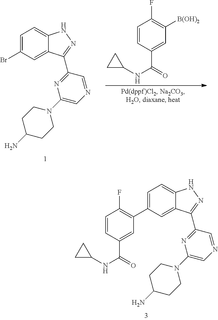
C1=C(Br)C=C2C(=C1)NN=C2C1=NC(N2CCC(N)CC2)=CN=C1.C1=CC(C(=O)NC2CC2)=CC([B(OH)2])=C1F.C1=C(C2=C(F)C=CC(C(=O)NC3CC3)=C2)C=C2C(=C1)NN=C2C1=NC(N2CCC(N)CC2)=CN=C1
